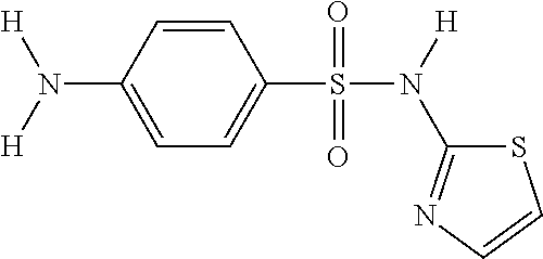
C1=CC(N([H])[H])=CC=C1S(N(C1=NC=CS1)[H])(=O)=O
